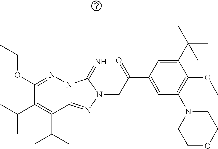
N12C(=NN(CC(C3=CC(N4CCOCC4)=C(OC)C(C(C)(C)C)=C3)=O)C1=N)C(C(C)C)=C(C(C)C)C(OCC)=N2
